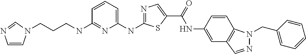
C1(NC2=CC=CC(NCCCN3C=CN=C3)=N2)=NC=C(C(NC2=CC3=C(C=C2)N(CC2=CC=CC=C2)N=C3)=O)S1
